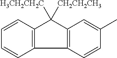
C1=CC2=C(C=C1)C1=C(C2([H3CH2CH2C])[CH2CH2CH3])C=C(C)C=C1
